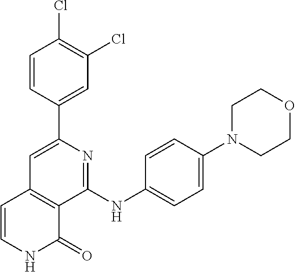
C1(C2=CC3=C(C(NC4=CC=C(N5CCOCC5)C=C4)=N2)C(=O)NC=C3)=CC(Cl)=C(Cl)C=C1
